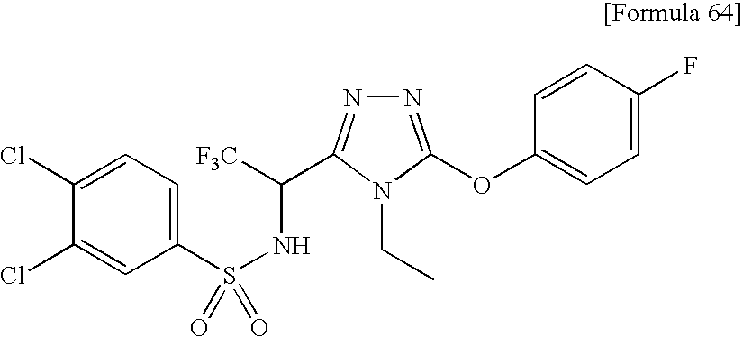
C1=C(Cl)C(Cl)=CC(S(NC([F3C])C2=NN=C(OC3=CC=C(F)C=C3)N2CC)(=O)=O)=C1
